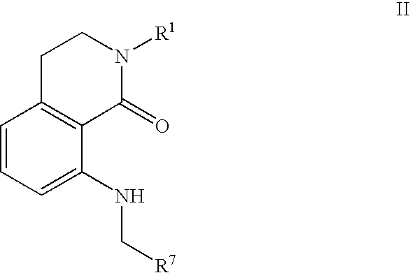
C1=CC=C(NC[R7])C2=C1CCN([R1])C2=O
